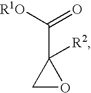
C1OC1(C([R1O])=O)[R2]
